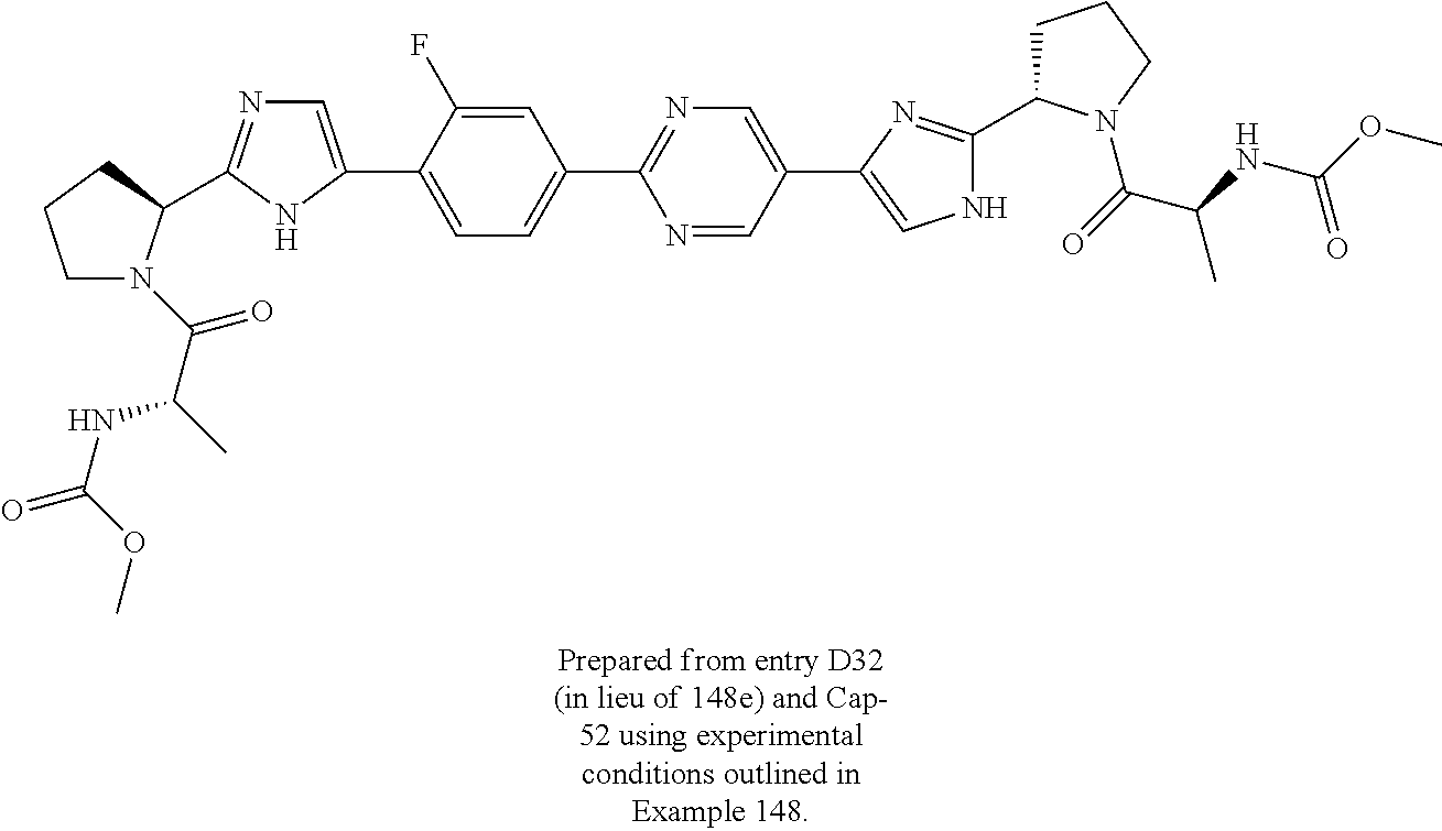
C1N(C(=O)C(C)NC(=O)OC)C(C2=NC=C(C3=CC=C(C4=NC=C(C5=CNC(C6CCCN6C(=O)C(NC(OC)=O)C)=N5)C=N4)C=C3F)N2)CC1
